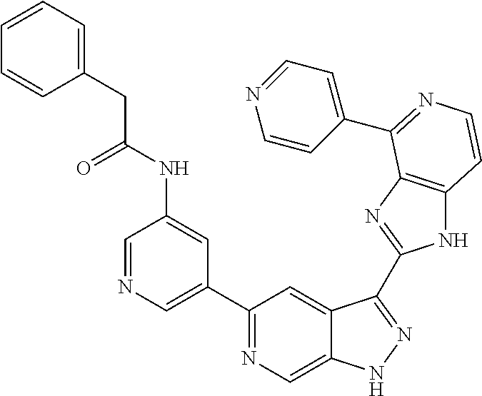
C1=NC=C(C2=NC=C3C(=C2)C(C2=NC4=C(N2)C=CN=C4C2=CC=NC=C2)=NN3)C=C1NC(CC1=CC=CC=C1)=O
